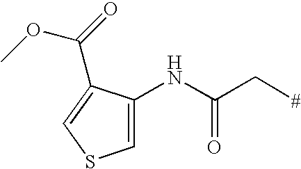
C1(NC(C[#])=O)=CSC=C1C(=O)OC
